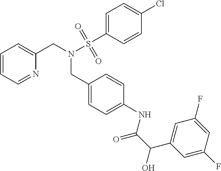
C1=CC=NC(CN(CC2=CC=C(NC(C(O)C3=CC(F)=CC(F)=C3)=O)C=C2)S(=O)(=O)C2=CC=C(Cl)C=C2)=C1
